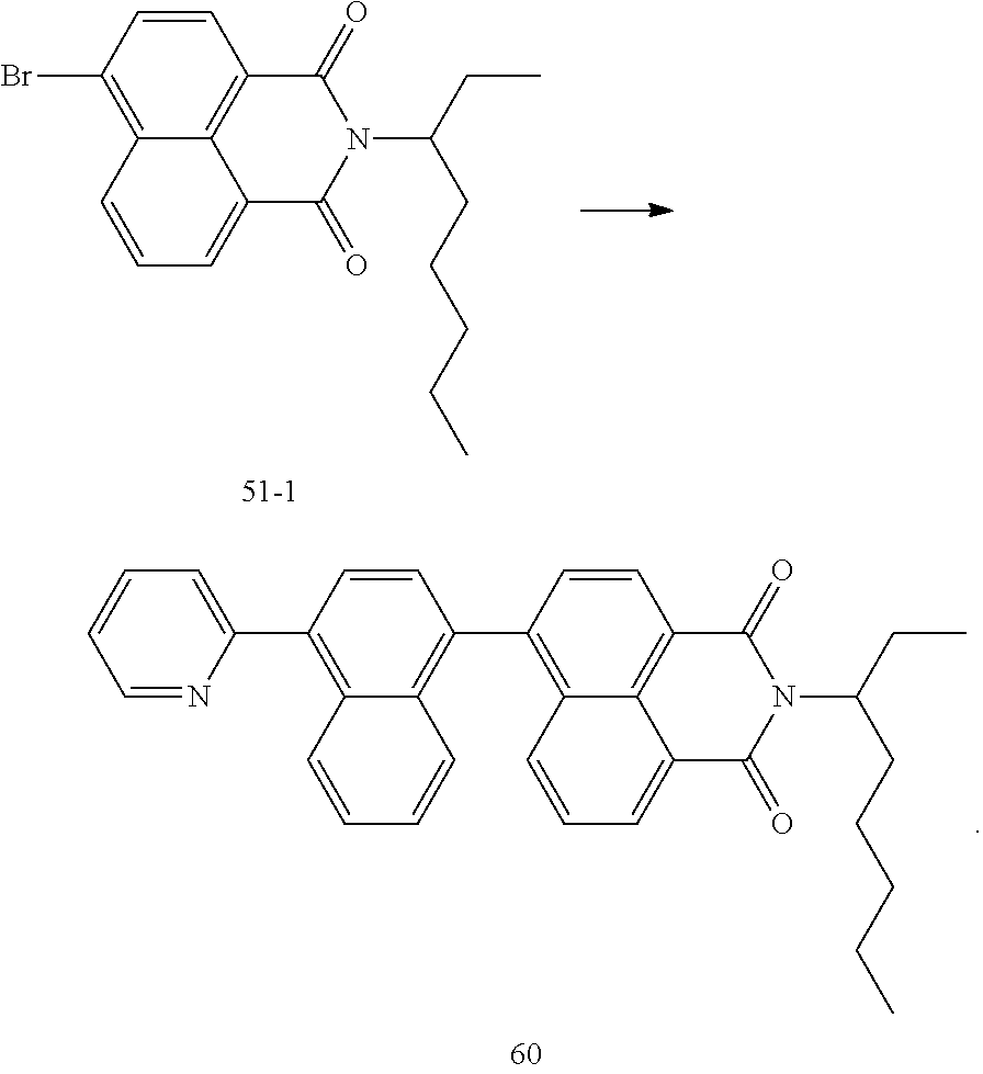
[51-1].C1(=O)C2=C3C(=CC=CC3=C(Br)C=C2)C(=O)N1C(CC)CCCCC.C1(=O)C2=C3C(=CC=CC3=C(C3=C4C(=C(C5=CC=CC=N5)C=C3)C=CC=C4)C=C2)C(=O)N1C(CC)CCCCC
